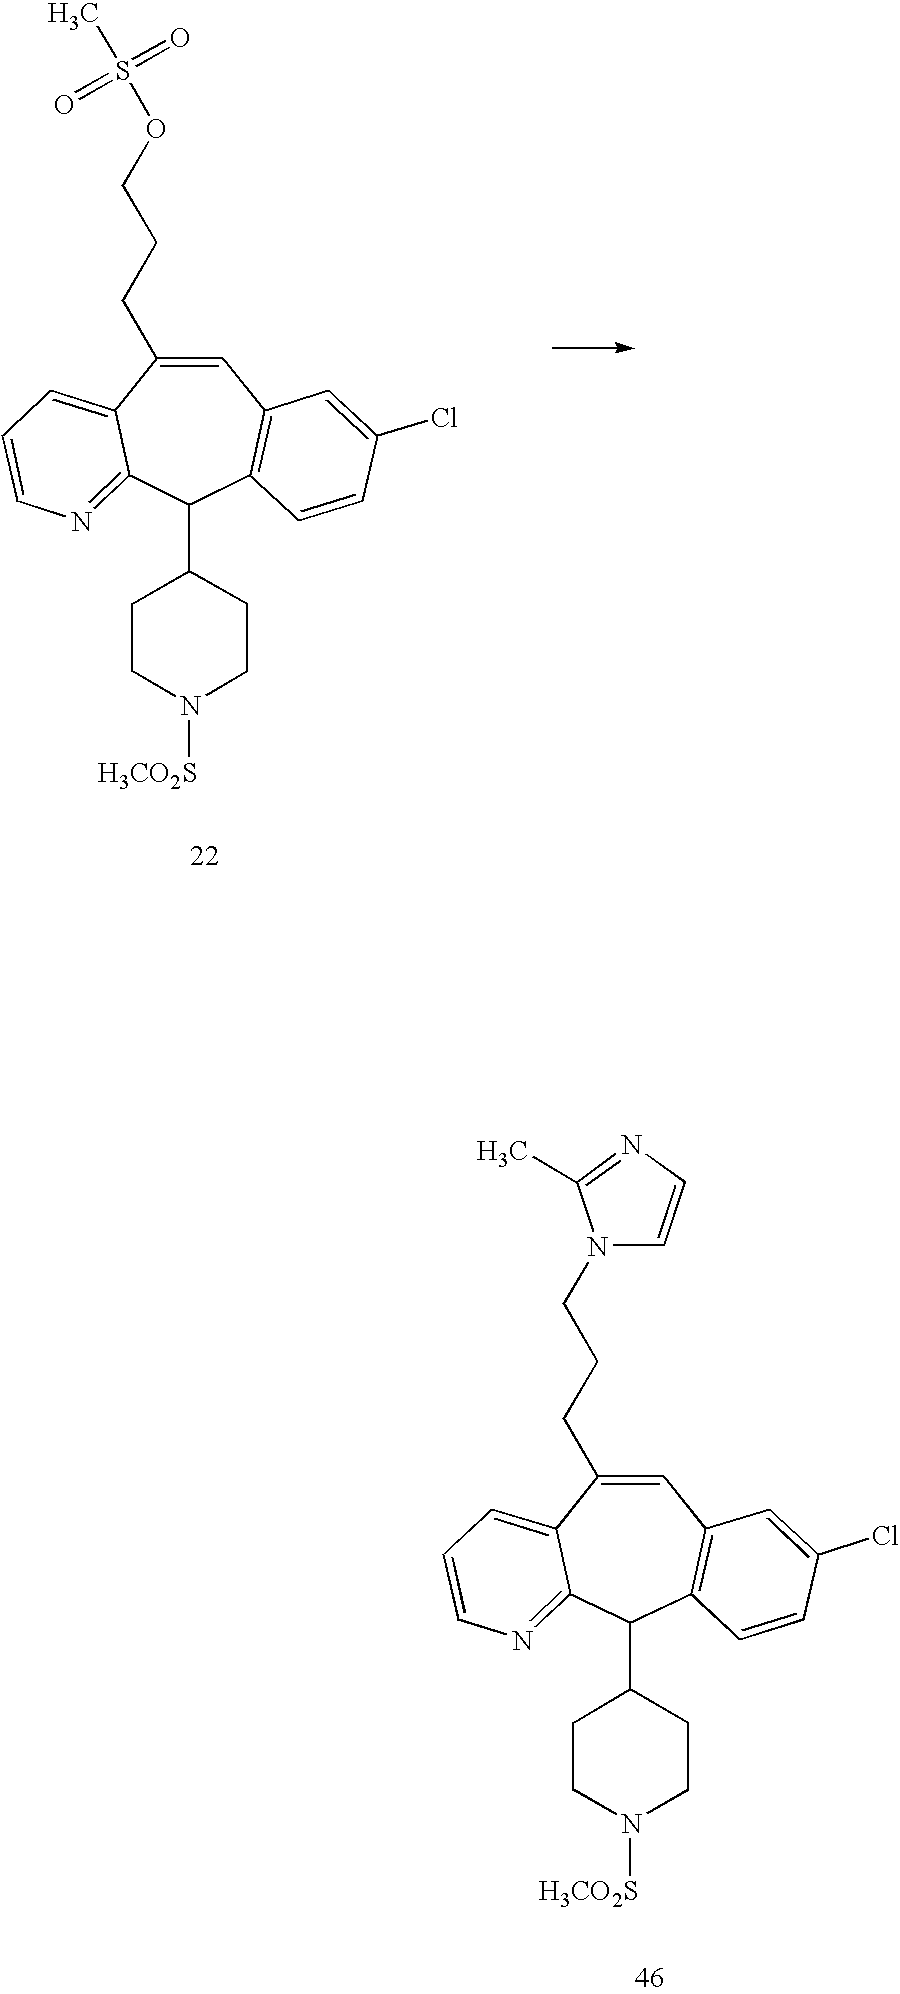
C1=C(CCCOS(C)(=O)=O)C2=CC=CN=C2C(C2CCN([H3CO2S])CC2)C2=C1C=C(Cl)C=C2.C1=C(CCCN2C=CN=C2C)C2=CC=CN=C2C(C2CCN([H3CO2S])CC2)C2=C1C=C(Cl)C=C2
